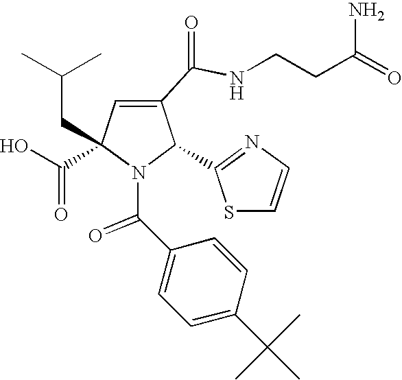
C1(C(NCCC(=O)N)=O)=CC(C(=O)O)(CC(C)C)N(C(C2=CC=C(C(C)(C)C)C=C2)=O)C1C1=NC=CS1
